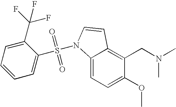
C1(OC)=CC=C2C(=C1CN(C)C)C=CN2S(=O)(=O)C1=CC=CC=C1C(F)(F)F
